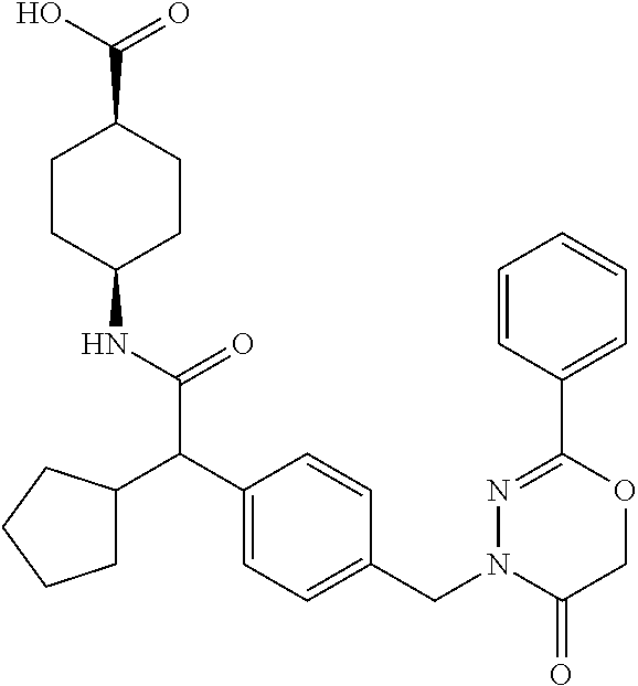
C1(NC(=O)C(C2=CC=C(CN3C(=O)COC(C4=CC=CC=C4)=N3)C=C2)C2CCCC2)CCC(C(O)=O)CC1
